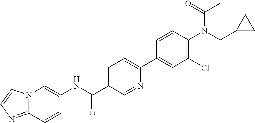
N(C(C1=CC=C(C2=CC(Cl)=C(N(CC3CC3)C(=O)C)C=C2)N=C1)=O)C1=CN2C(=NC=C2)C=C1
